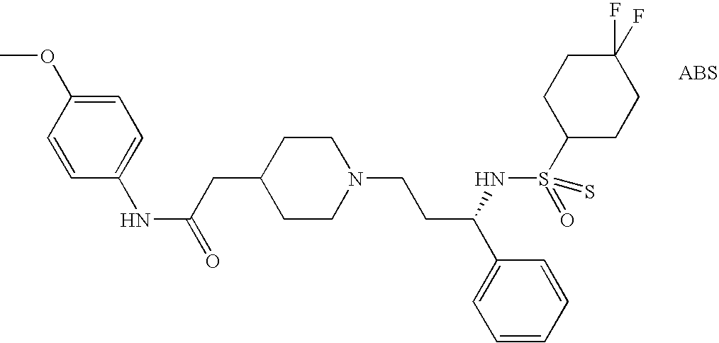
C1=CC(NC(=O)CC2CCN(CCC(C3=CC=CC=C3)NS(C3CCC(F)(F)CC3)(=O)=S)CC2)=CC=C1OC
